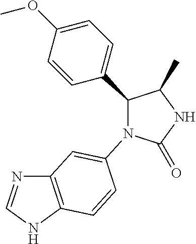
C1(=O)NC(C)C(C2=CC=C(OC)C=C2)N1C1=CC2=C(NC=N2)C=C1
